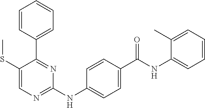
C1=CC(C2=NC(NC3=CC=C(C(NC4=CC=CC=C4C)=O)C=C3)=NC=C2SC)=CC=C1
